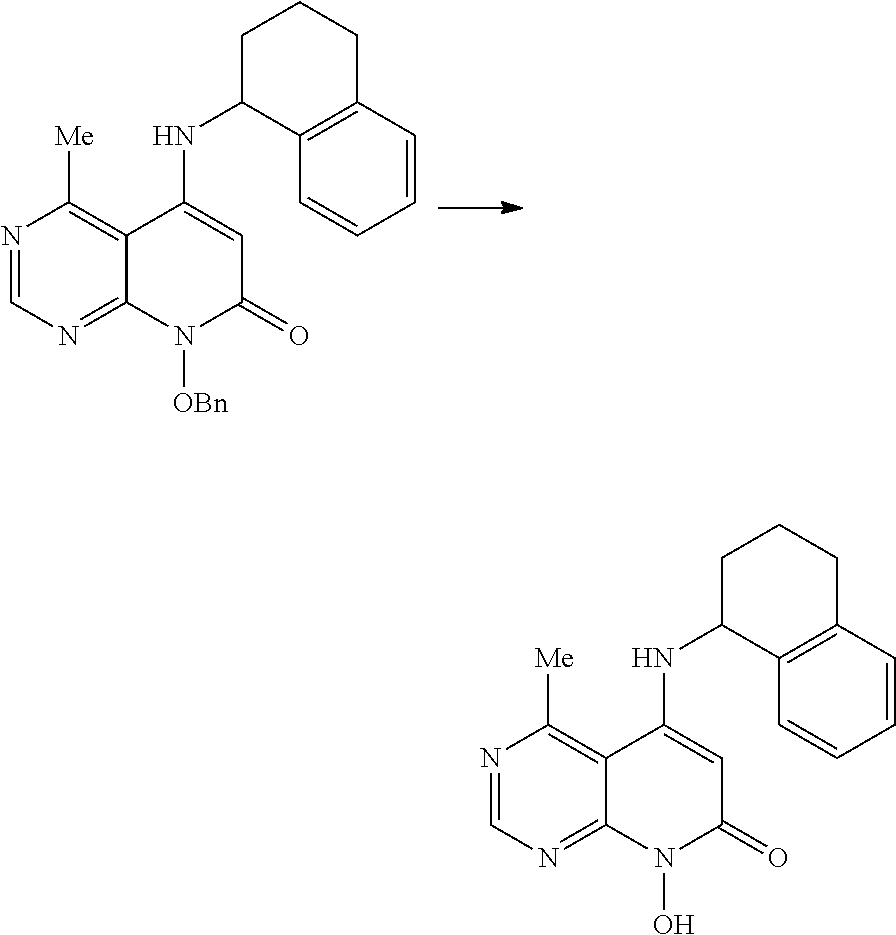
N1=CN=C2C(=C1[Me])C(NC1C3=C(C=CC=C3)CCC1)=CC(=O)N2O.N1=CN=C2C(=C1[Me])C(NC1C3=C(C=CC=C3)CCC1)=CC(=O)N2[OBn]
